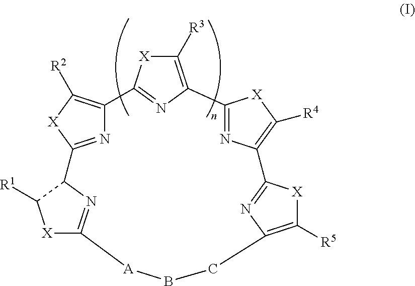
[X]1C2=NC(C1[R1])C1=NC(=C([R2])[X]1)C1=NC(=C([R3])[X]1)C1=NC(=C([R4])[X]1)C1=NC(=C([R5])[X]1)CB[A]2
